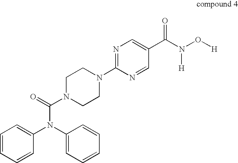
C(N(C1=CC=CC=C1)C1=CC=CC=C1)(=O)N1CCN(C2=NC=C(C(N(O[H])[H])=O)C=N2)CC1
